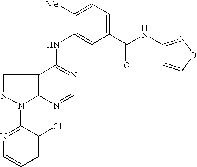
C12=C(C(NC3=CC(C(NC4=NOC=C4)=O)=CC=C3[Me])=NC=N1)C=NN2C1=NC=CC=C1Cl
